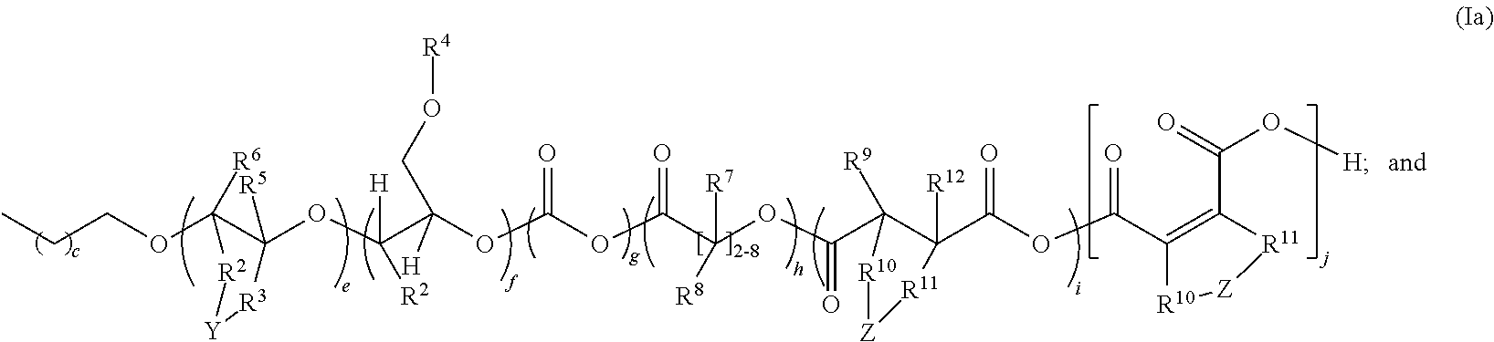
CCCOC1([R6])C(OC(C(OC(OC(C(OC(C2([R9])C(C(OC(C3=C(C(=O)O[H])[R11][Z][R10]3)=O)=O)([R12])[R11][Z][R10]2)=O)([R7])[R8])=O)=O)([H])CO[R4])([H])[R2])([R5])[R3][Y][R2]1
